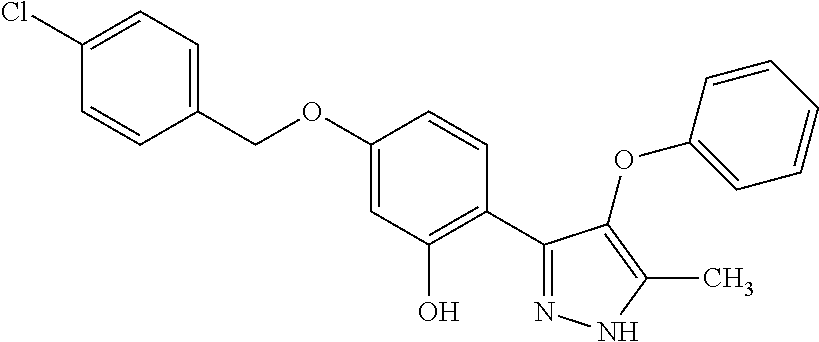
C1=C(COC2=CC(O)=C(C3=NNC(C)=C3OC3=CC=CC=C3)C=C2)C=CC(Cl)=C1
